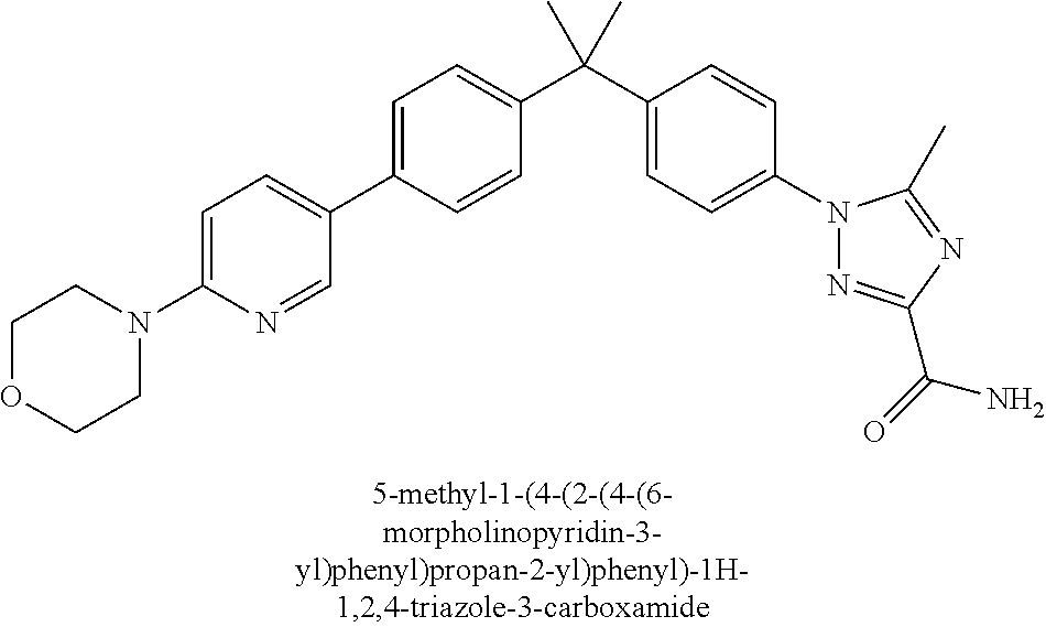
C1=C(C2=CC=C(N3CCOCC3)N=C2)C=CC(C(C2=CC=C(N3N=C(C(N)=O)N=C3C)C=C2)(C)C)=C1
